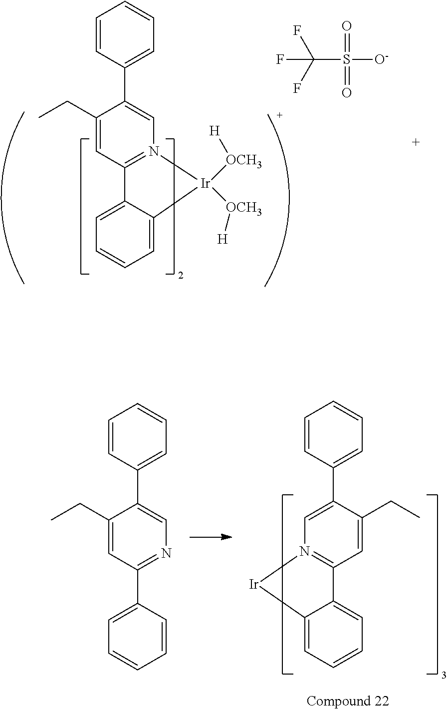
C1(CC)=CC2=N(C=C1C1=CC=CC=C1)[Ir]([OCH3][H])([OCH3][H])C1=CC=CC=C21.C(S([O-])(=O)=O)(F)(F)F.C1(CC)=CC2=N(C=C1C1=CC=CC=C1)[Ir]C1=CC=CC=C21.C1(CC)=CC(C2=CC=CC=C2)=NC=C1C1=CC=CC=C1
